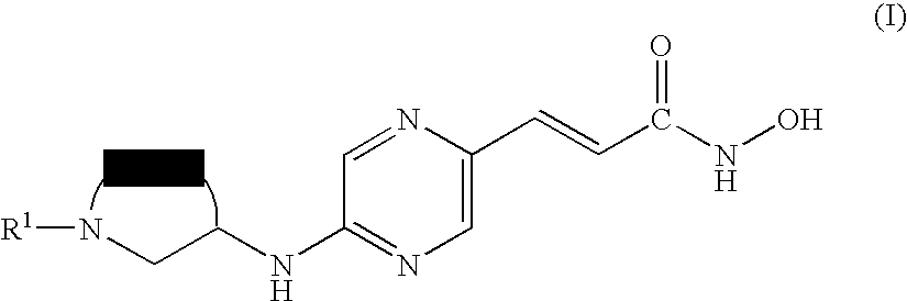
C1=C(C=CC(NO)=O)N=CC(NCCN[R1])=N1
